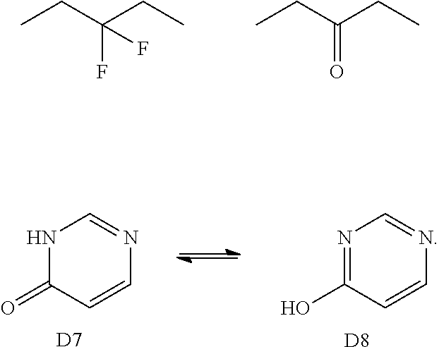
CCC(CC)(F)F.CCC(CC)=O.N1C(=O)C=CN=C1.[D7].N1=C(O)C=CN=C1.[D8]
